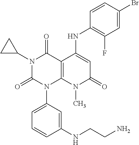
N1(C2CC2)C(=O)N(C2=CC=CC(NCCN)=C2)C2=C(C1=O)C(NC1=C(F)C=C(Br)C=C1)=CC(=O)N2C
